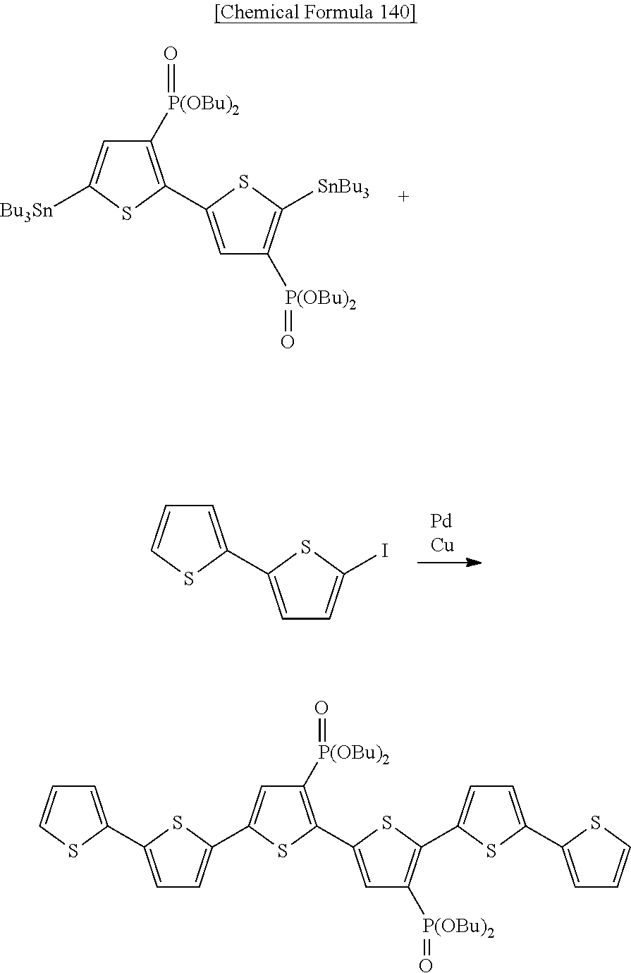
C1([P(OBu)2]=O)=C(C2=CC([P(OBu)2]=O)=C([SnBu3])S2)SC([Bu3Sn])=C1.C1=C(C2=CC=C(I)S2)SC=C1.C1([P(OBu)2]=O)=C(C2=CC([P(OBu)2]=O)=C(C3=CC=C(C4=CC=CS4)S3)S2)SC(C2=CC=C(C3=CC=CS3)S2)=C1
